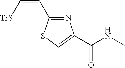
N1=C(C=C[TrS])SC=C1C(NC)=O
